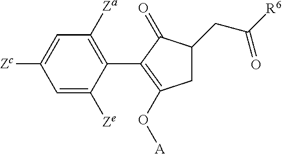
C1=C([Zc])C=C([Ze])C(C2=C(O[A])CC(CC([R6])=O)C2=O)=C1[Za]
